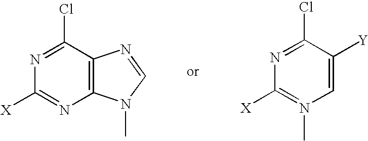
N1=C(Cl)C2=C(N=C1[X])N(C)C=N2.N1=C(Cl)C([Y])=CN(C)=C1[X]
